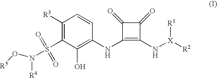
C1([R3])=C(S(N([R4])O[R5])(=O)=O)C(O)=C(NC2=C(N[X]([R2])[R1])C(=O)C2=O)C=C1
